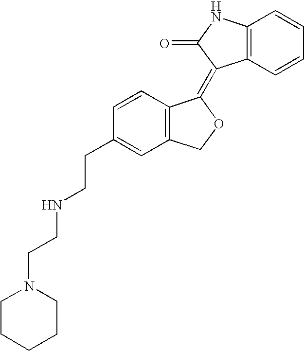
C12=C(C=CC=C1)C(=C1C3=C(CO1)C=C(CCNCCN1CCCCC1)C=C3)C(=O)N2
